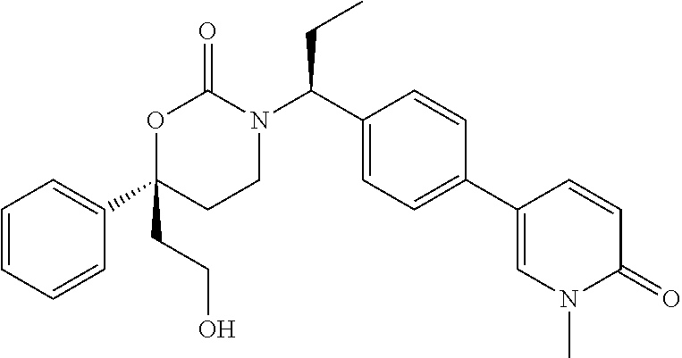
C1=CC=CC(C2(CCO)CCN(C(C3=CC=C(C4=CN(C)C(=O)C=C4)C=C3)CC)C(=O)O2)=C1
